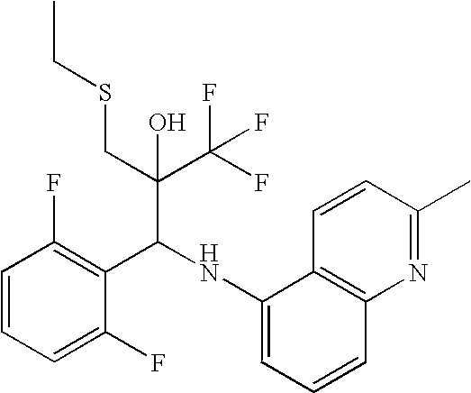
C1=CC=C(F)C(C(C(C(F)(F)F)(CSCC)O)NC2=CC=CC3=C2C=CC(C)=N3)=C1F
